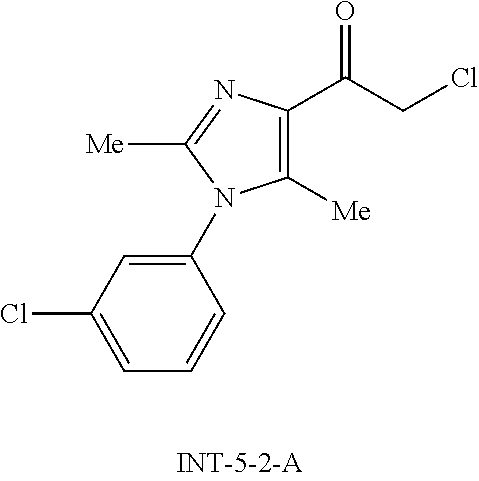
C1([Me])=C(C(=O)CCl)N=C([Me])N1C1=CC(Cl)=CC=C1
